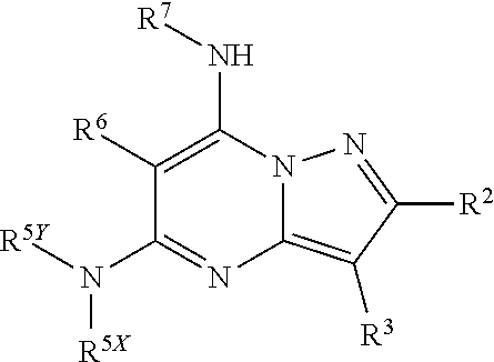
N12C(=C([R3])C([R2])=N1)N=C(N([R5Y])[R5X])C([R6])=C2N[R7]
